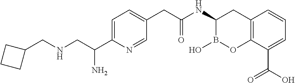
C12=C(C(C(O)=O)=CC=C1)OB(O)C(NC(=O)CC1=CC=C(C(CNCC3CCC3)N)N=C1)C2
